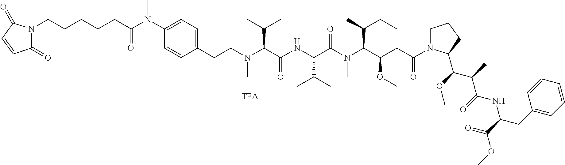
N1(CCCCCC(N(C2=CC=C(CCN(C(C(NC(C(N(C(C(CC(N3CCCC3C(OC)C(C)C(=O)NC(C(=O)OC)CC3=CC=CC=C3)=O)OC)C(C)CC)C)=O)C(C)C)=O)C(C)C)C)C=C2)C)=O)C(=O)C=CC1=O
